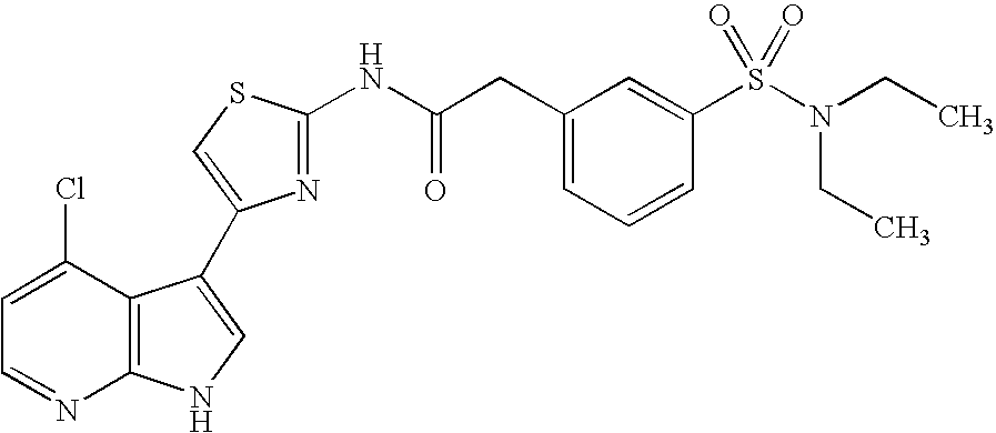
C1=C(Cl)C2=C(N=C1)NC=C2C1=CSC(NC(CC2=CC=CC(S(N(CC)CC)(=O)=O)=C2)=O)=N1
